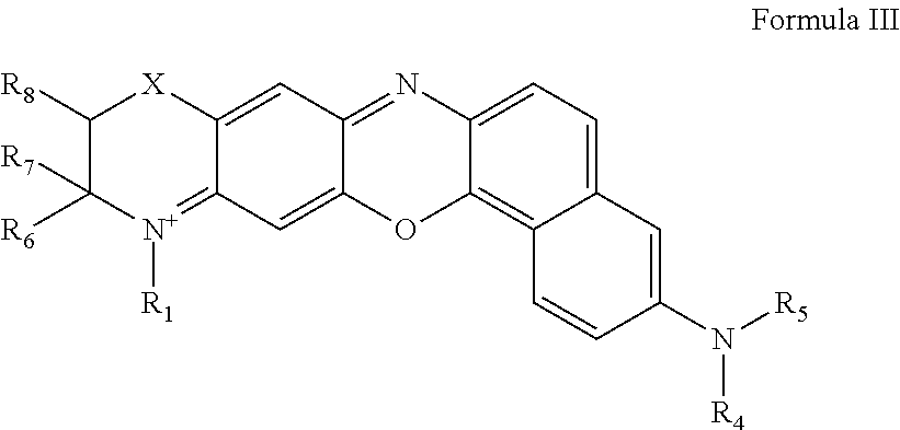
C12=C3C(=CC=C1N=C1C(=CC4=[N+]([R1])C([R6])([R7])C([R8])[X]C4=C1)O2)C=C(N([R4])[R5])C=C3
